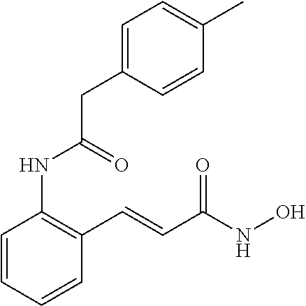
C1=CC=CC(C=CC(NO)=O)=C1NC(CC1=CC=C(C)C=C1)=O
